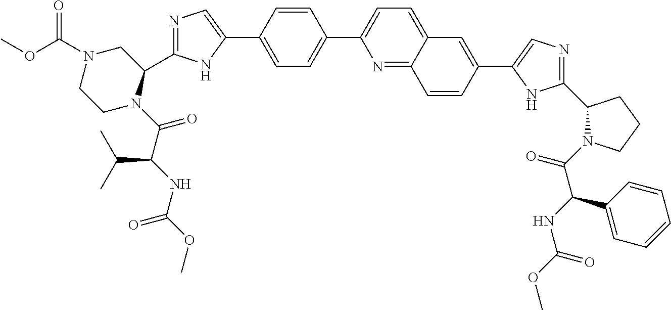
C1=C(C2=CN=C(C3N(C(C(NC(OC)=O)C(C)C)=O)CCN(C(OC)=O)C3)N2)C=CC(C2=CC=C3C(=N2)C=CC(C2=CN=C(C4N(C(C(NC(OC)=O)C5=CC=CC=C5)=O)CCC4)N2)=C3)=C1
